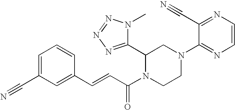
C1=C(C#N)C=C(C=CC(N2CCN(C3=NC=CN=C3C#N)CC2C2=NN=NN2C)=O)C=C1
